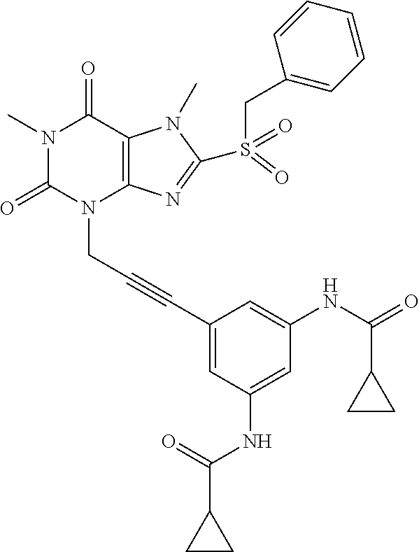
N1(C)C(=O)N(CC#CC2=CC(NC(C3CC3)=O)=CC(NC(=O)C3CC3)=C2)C2=C(C1=O)N(C)C(S(CC1=CC=CC=C1)(=O)=O)=N2
